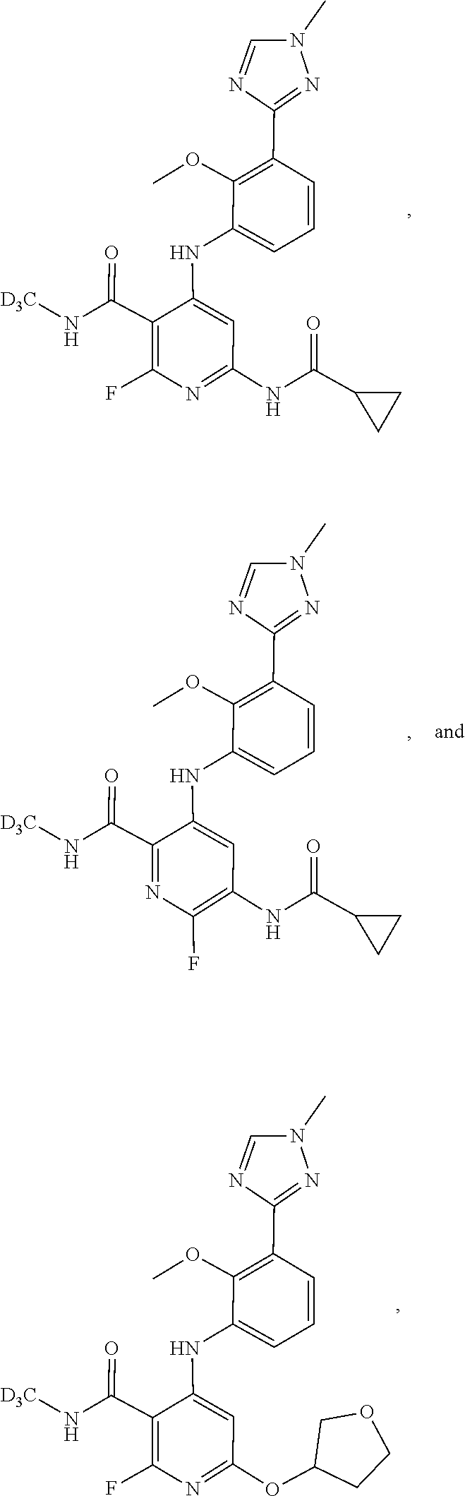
CN1C=NC(C2=C(OC)C(NC3=CC(NC(C4CC4)=O)=NC(F)=C3C(N[D3C])=O)=CC=C2)=N1.CN1C=NC(C2=C(OC)C(NC3=CC(OC4CCOC4)=NC(F)=C3C(N[D3C])=O)=CC=C2)=N1.CN1C=NC(C2=C(OC)C(NC3=CC(NC(C4CC4)=O)=C(F)N=C3C(N[D3C])=O)=CC=C2)=N1
